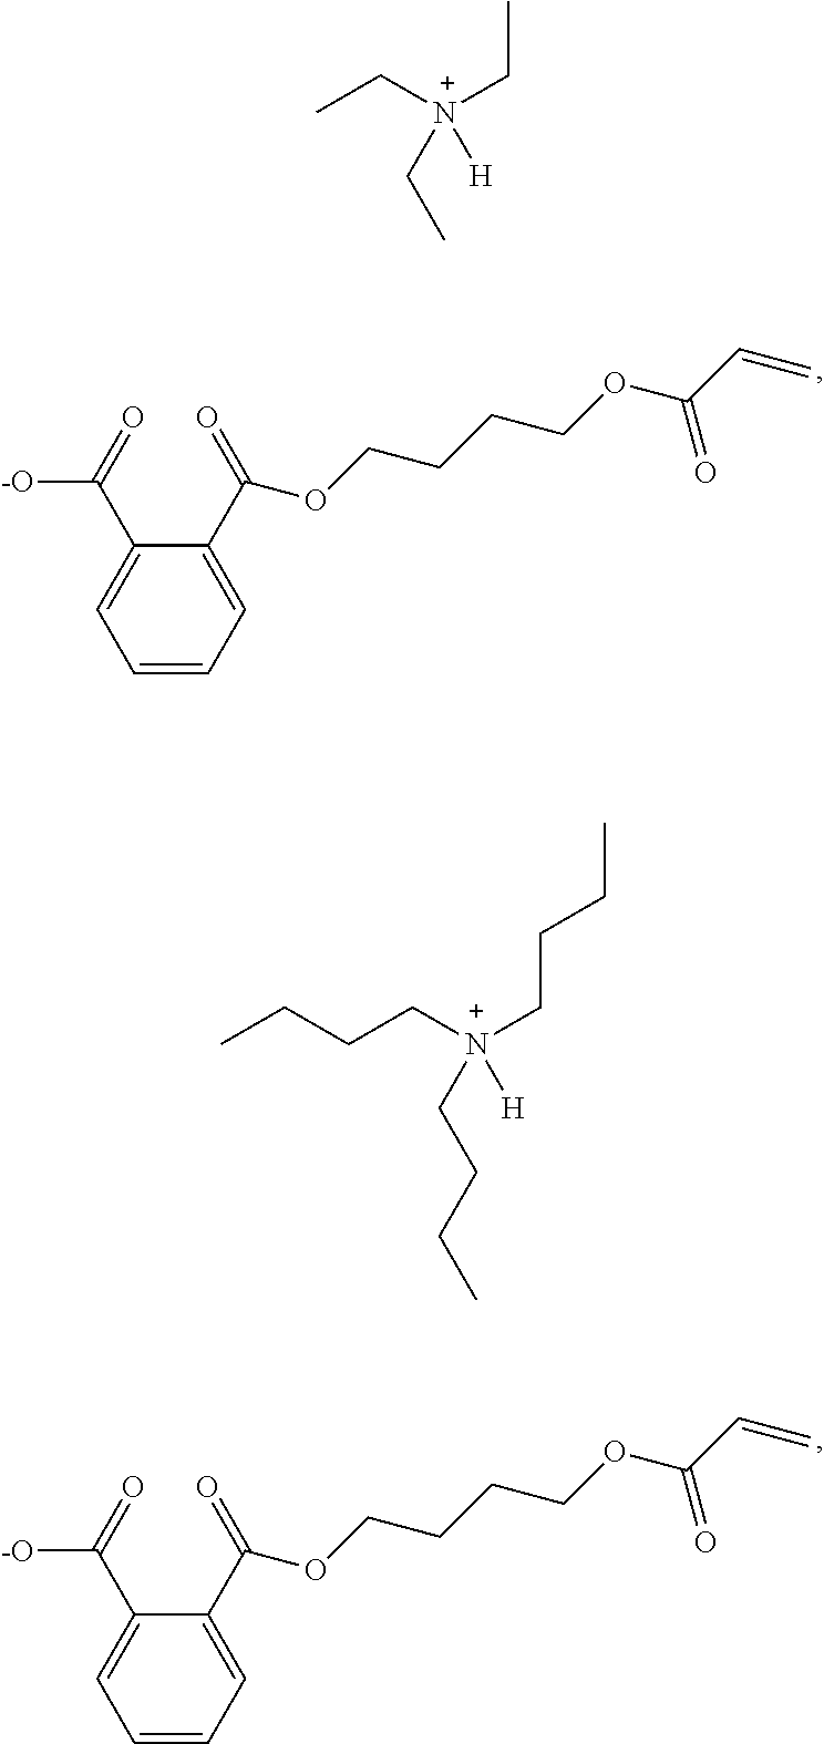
C1(C(=O)[-O])=CC=CC=C1C(=O)OCCCCOC(C=C)=O.C1(C(=O)[-O])=CC=CC=C1C(=O)OCCCCOC(C=C)=O.CC[N+](CC)(CC)[H].C(C[N+](CCCC)(CCCC)[H])CC
